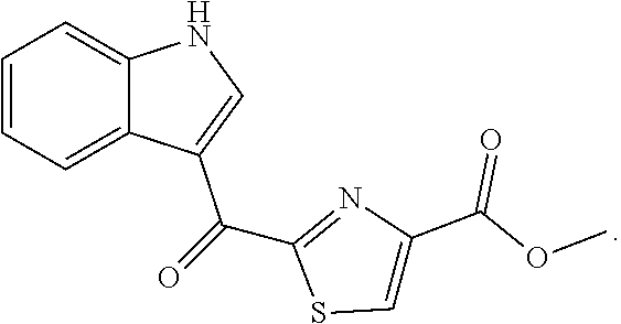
C(C1=NC(C(=O)OC)=CS1)(=O)C1=CNC2=CC=CC=C12
